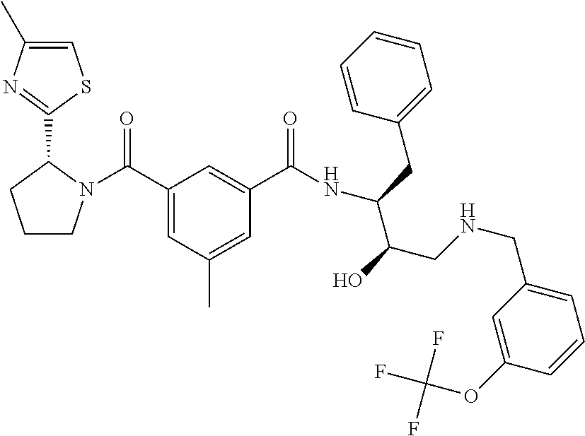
C1=C(CNCC(O)C(CC2=CC=CC=C2)NC(C2=CC(C(=O)N3CCCC3C3=NC(C)=CS3)=CC(C)=C2)=O)C=C(OC(F)(F)F)C=C1
